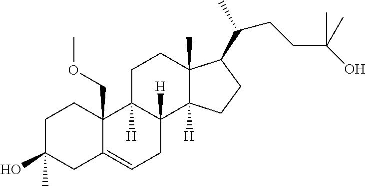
C1C(O)(C)CC2=CCC3([H])C([H])(C2(COC)C1)CCC1(C)C3([H])CCC1C(C)CCC(O)(C)C
